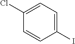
C1(Cl)=CC=C(I)C=C1
